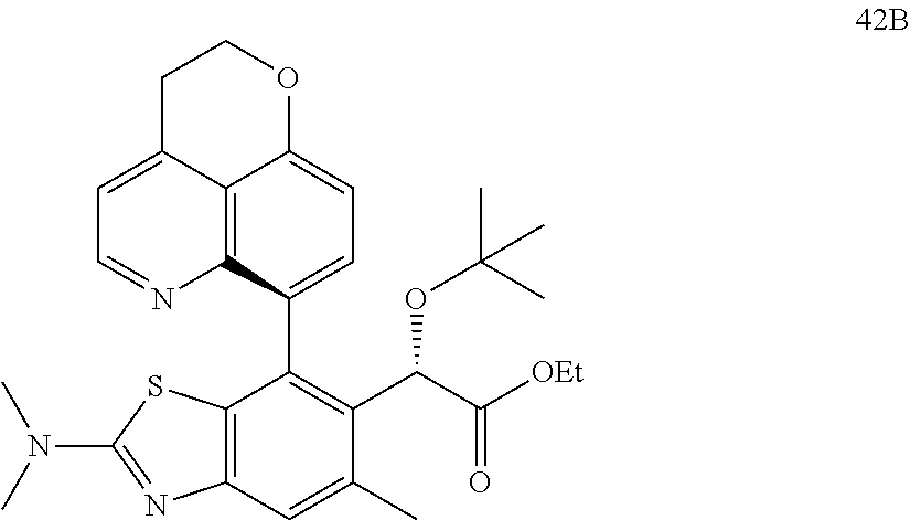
C1(C2=C(C(C([OEt])=O)OC(C)(C)C)C(C)=CC3=C2SC(N(C)C)=N3)=CC=C2C3=C1N=CC=C3CCO2
